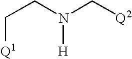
C(CN(C[Q2])[H])[Q1]
